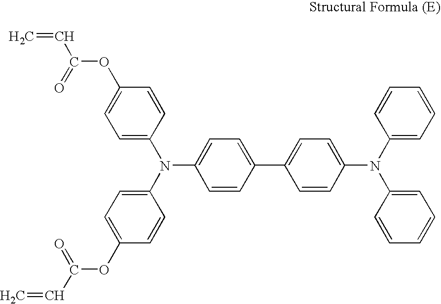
C=CC(OC1=CC=C(N(C2=CC=C(C3=CC=C(N(C4=CC=CC=C4)C4=CC=CC=C4)C=C3)C=C2)C2=CC=C(OC(=O)C=C)C=C2)C=C1)=O
